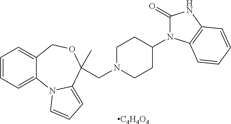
C1=CC=C2C(=C1)COC(CN1CCC(N3C(=O)NC4=C3C=CC=C4)CC1)(C)C1=CC=CN21.[C4H4O4]
